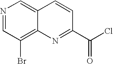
N1=CC(Br)=C2C(=C1)C=CC(C(Cl)=O)=N2
